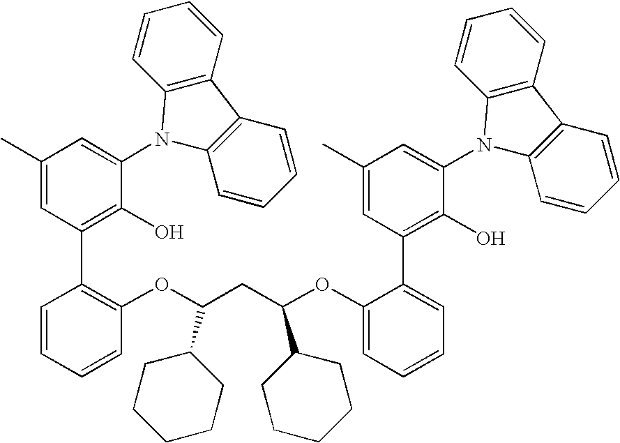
C1(C)=CC(C2=C(OC(CC(OC3=CC=CC=C3C3=C(O)C(N4C5=C(C6=C4C=CC=C6)C=CC=C5)=CC(C)=C3)C3CCCCC3)C3CCCCC3)C=CC=C2)=C(O)C(N2C3=C(C4=C2C=CC=C4)C=CC=C3)=C1
